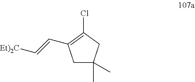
[Et)2C]C=CC1=C(Cl)CC(C)(C)C1
